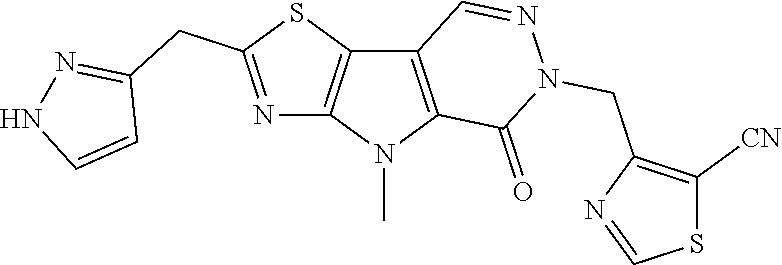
C12=C(N(C)C3=C1C=NN(CC1=C([CN])SC=N1)C3=O)N=C(CC1=NNC=C1)S2
